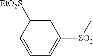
[SO2](C1=CC=CC([SO2Et])=C1)C
